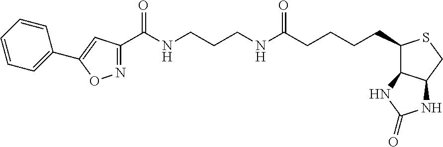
N1=C(C(NCCCNC(=O)CCCCC2C3C(CS2)NC(=O)N3)=O)C=C(C2=CC=CC=C2)O1
